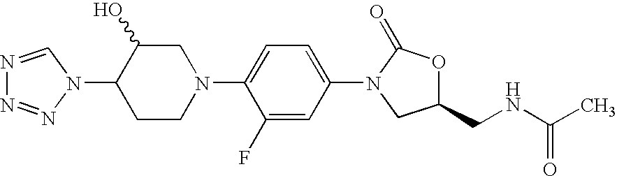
N1=CN(C2CCN(C3=CC=C(N4CC(CNC(=O)C)OC4=O)C=C3F)CC2O)N=N1
